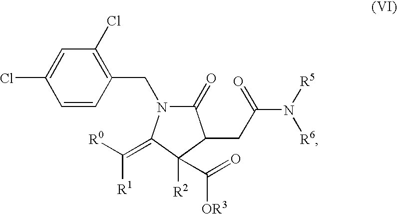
C1(Cl)=C(CN2C(=O)C(CC(N([R5])[R6])=O)C([R2])(C(=O)[OR3])C2=C([R0])[R1])C=CC(Cl)=C1
